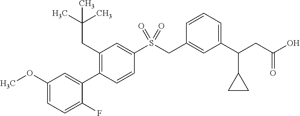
C1(OC)=CC=C(F)C(C2=C(CC(C)(C)C)C=C(S(CC3=CC(C(CC(O)=O)C4CC4)=CC=C3)(=O)=O)C=C2)=C1
